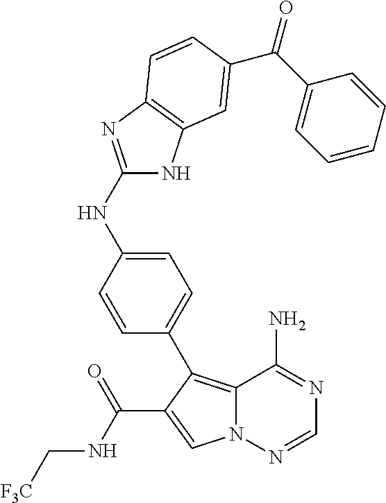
N12C(=C(C3=CC=C(NC4=NC5=C(N4)C=C(C(C4=CC=CC=C4)=O)C=C5)C=C3)C(C(NC[F3C])=O)=C1)C(N)=NC=N2
